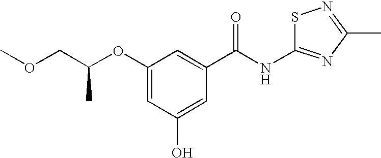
O(CC(OC1=CC(O)=CC(C(=O)NC2=NC(C)=NS2)=C1)C)C
